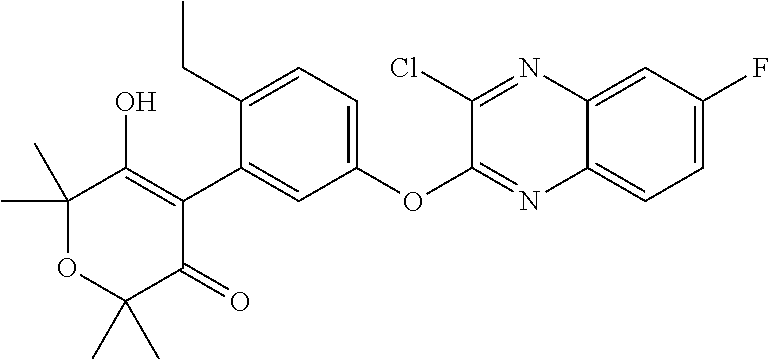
C1(C)(C)OC(C)(C)C(=O)C(C2=CC(OC3=NC4=CC=C(F)C=C4N=C3Cl)=CC=C2CC)=C1O
